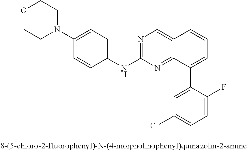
O1CCN(C2=CC=C(NC3=NC=C4C(=N3)C(C3=CC(Cl)=CC=C3F)=CC=C4)C=C2)CC1
